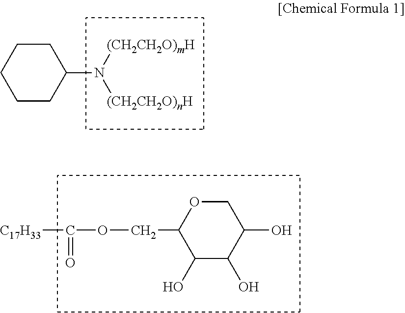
C1CCCCC1N([(CH2CH2O)mH])[(CH2CH2O)nH].[C17H33]C(=O)OCC1C(O)C(O)C(O)CO1
